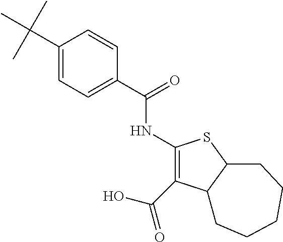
C1(C(C)(C)C)=CC=C(C(=O)NC2=C(C(O)=O)C3C(S2)CCCCC3)C=C1
